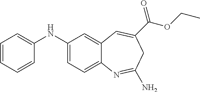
C1(NC2=CC=C3C(=C2)C=C(C(OCC)=O)CC(N)=N3)=CC=CC=C1
